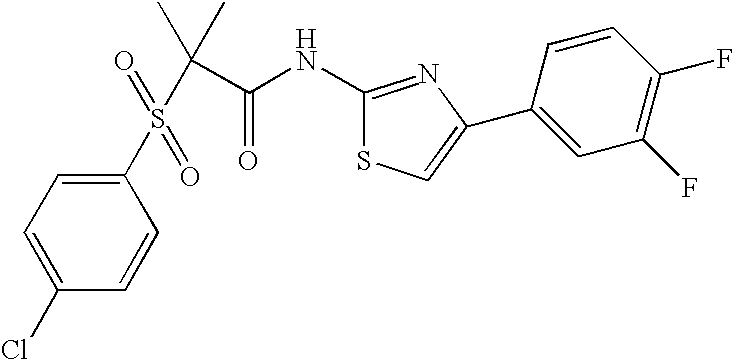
C1=C(Cl)C=CC(S(C(C(=O)NC2=NC(C3=CC(F)=C(F)C=C3)=CS2)(C)C)(=O)=O)=C1
